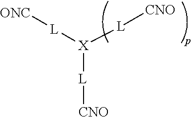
[X]([L][CNO])([L][ONC])[L][CNO]
